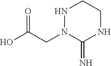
OC(CN1C(=N)NCCN1)=O
